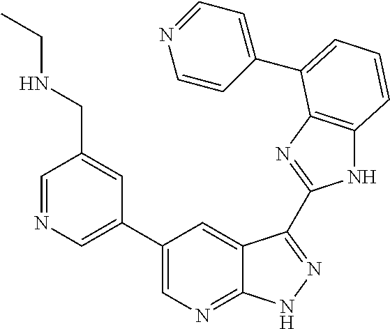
C1(C2=CN=C3C(=C2)C(C2=NC4=C(N2)C=CC=C4C2=CC=NC=C2)=NN3)=CN=CC(CNCC)=C1
